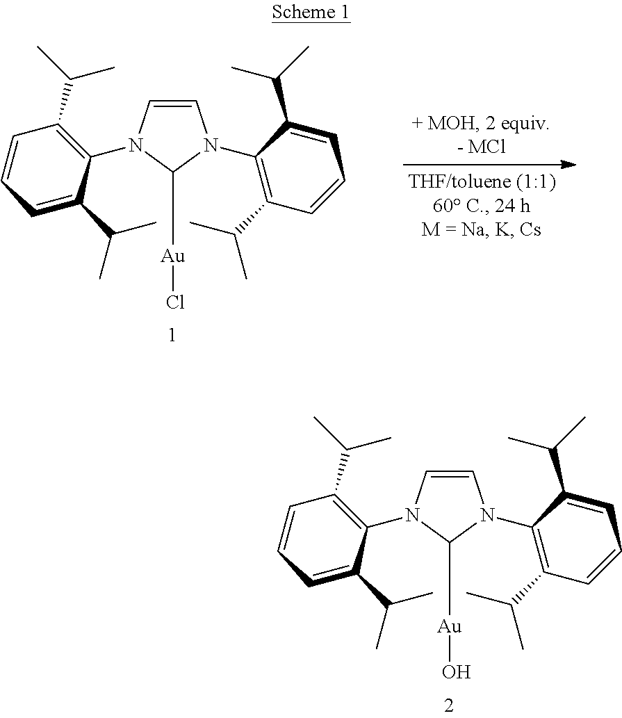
C1=CN(C2=C(C(C)C)C=CC=C2C(C)C)C([Au]O)N1C1=C(C(C)C)C=CC=C1C(C)C.C1=CN(C2=C(C(C)C)C=CC=C2C(C)C)C([Au]Cl)N1C1=C(C(C)C)C=CC=C1C(C)C
